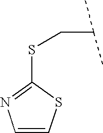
C1(SCC(C)C)=NC=CS1
